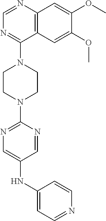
C12=C(N=CN=C1N1CCN(C3=NC=C(NC4=CC=NC=C4)C=N3)CC1)C=C(OC)C(OC)=C2
